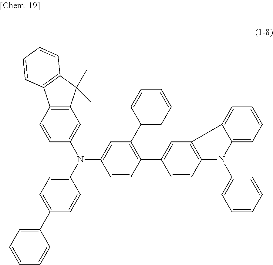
C12=C(C=C(N(C3=CC=C(C4=CC=CC=C4)C=C3)C3=CC(C4=CC=CC=C4)=C(C4=CC5=C(C=C4)N(C4=CC=CC=C4)C4=CC=CC=C54)C=C3)C=C1)C(C)(C)C1=C2C=CC=C1
